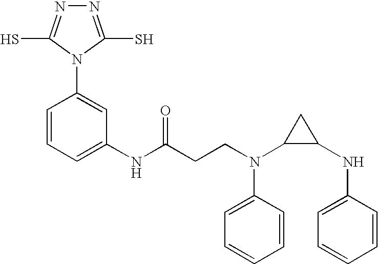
C1=CC=C(NC(CCN(C2C(NC3=CC=CC=C3)C2)C2=CC=CC=C2)=O)C=C1N1C(S)=NN=C1S
